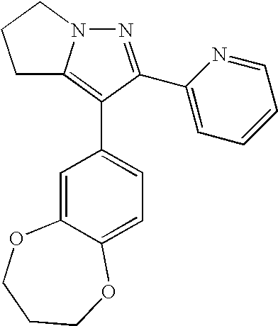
N1=C(C2=CC=CC=N2)C(C2=CC=C3C(=C2)OCCCO3)=C2N1CCC2
